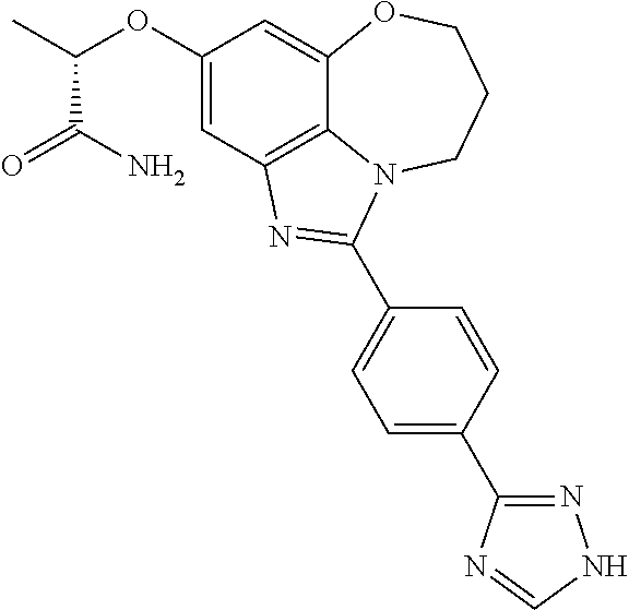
C1(OC(C)C(N)=O)=CC2=C3C(=C1)OCCCN3C(C1=CC=C(C3=NNC=N3)C=C1)=N2
